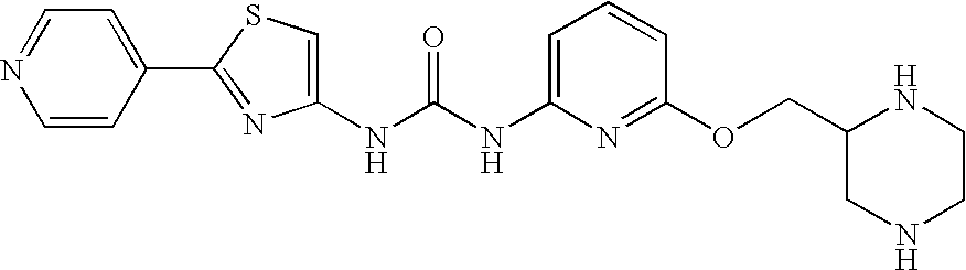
C(NC1=CC=CC(OCC2NCCNC2)=N1)(=O)NC1=CSC(C2=CC=NC=C2)=N1
